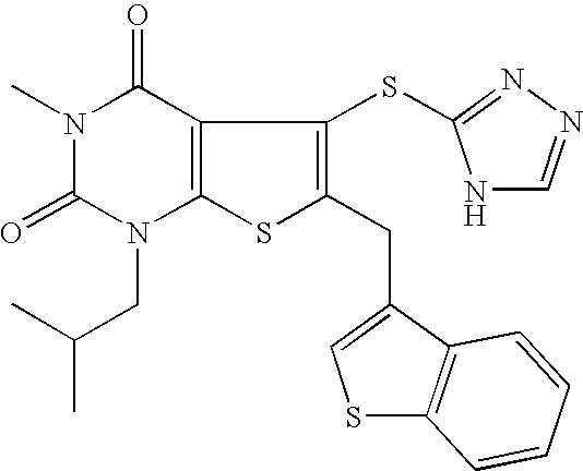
N1(C)C(=O)N(CC(C)C)C2=C(C1=O)C(SC1=NN=CN1)=C(CC1=CSC3=C1C=CC=C3)S2
